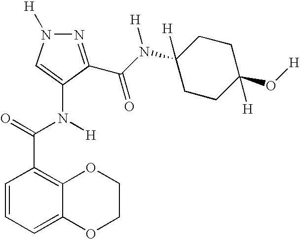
C(N(C1=CN([H])N=C1C(N(C1([H])CCC(O[H])([H])CC1)[H])=O)[H])(C1=C2C(=CC=C1)OCCO2)=O
